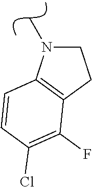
C1CC2=C(C=CC(Cl)=C2F)N1C
